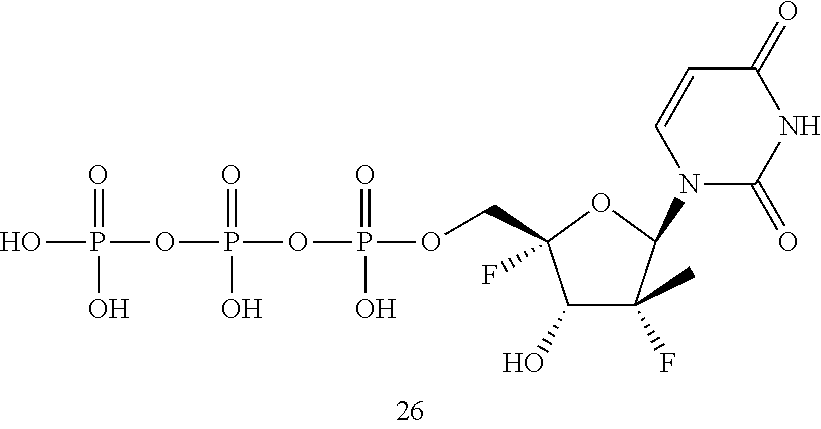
OP(OP(OP(OCC1(F)C(O)C(C)(F)C(N2C(=O)NC(=O)C=C2)O1)(=O)O)(=O)O)(=O)O
